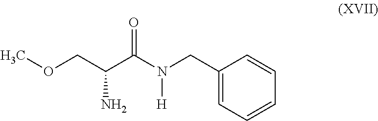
COCC(C(N(CC1=CC=CC=C1)[H])=O)N
